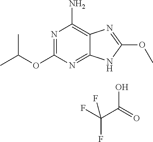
N1=C(OC(C)C)N=C2C(=C1N)N=C(OC)N2.FC(C(=O)O)(F)F
